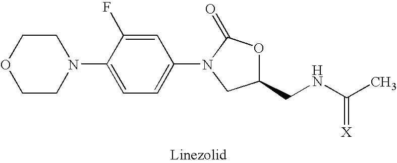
C1COCCN1C1=CC=C(N2CC(CNC(C)=[X])OC2=O)C=C1F
